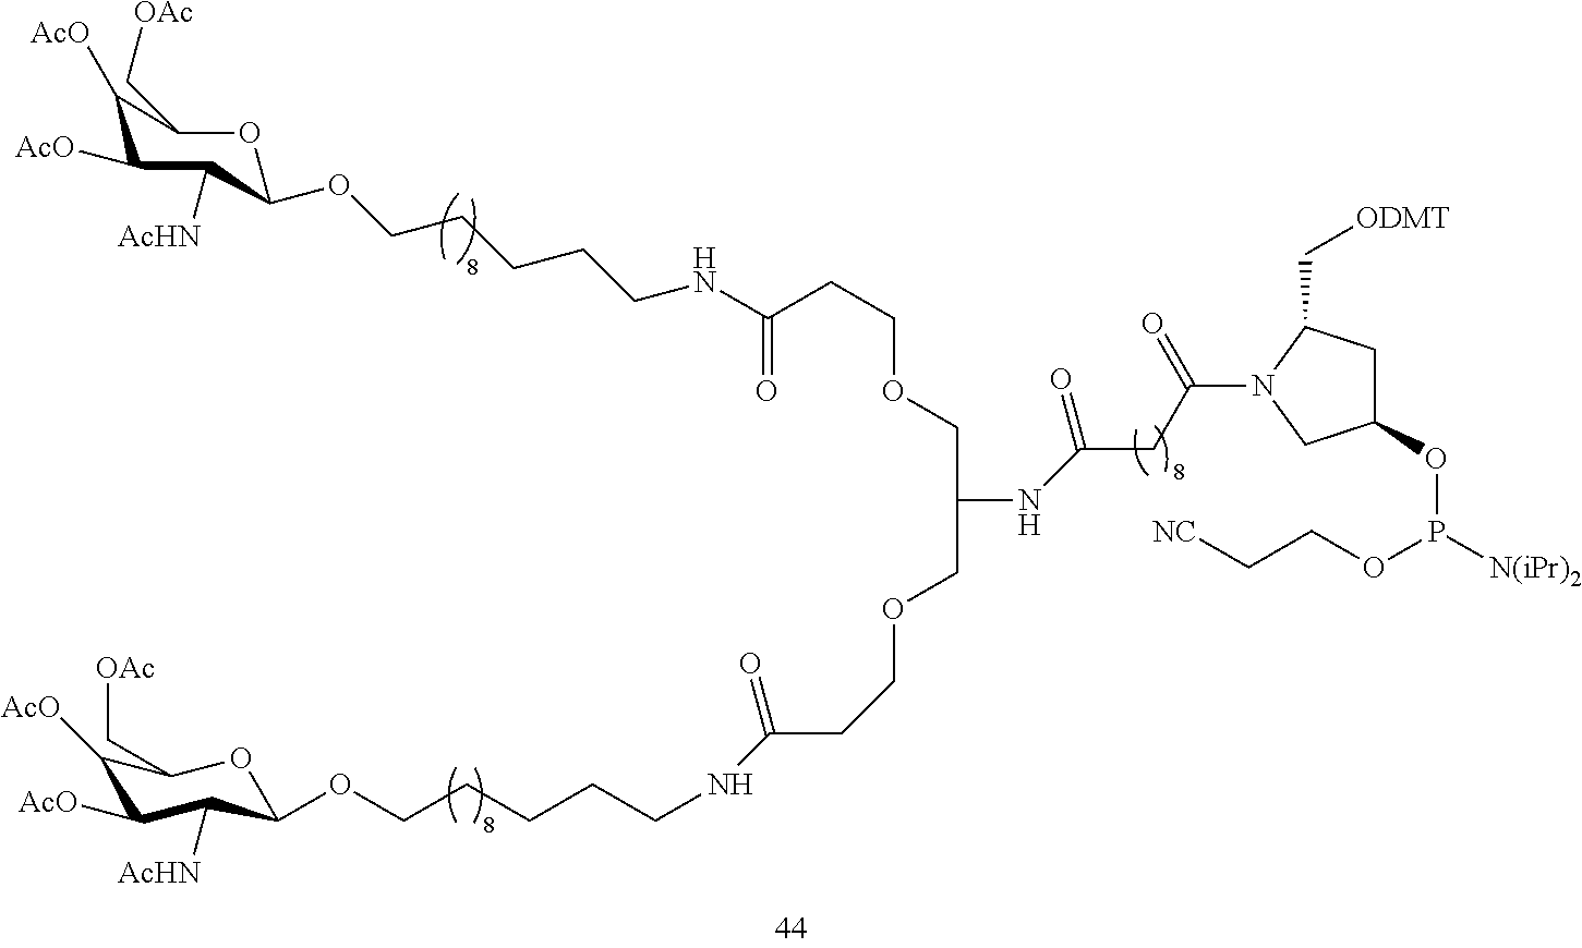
C1([AcO])C([AcO])C([AcHN])C(OCCCCCNC(=O)CCOCC(NC(=O)CC(=O)N2CC(OP([N(iPr)2])OCC[NC])CC2C[ODMT])COCCC(=O)NCCCCCOC2C([AcHN])C([AcO])C([AcO])C(C[OAc])O2)OC1C[OAc]
